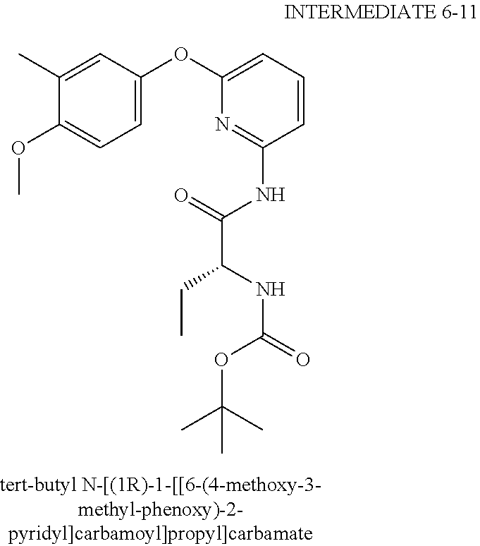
C1=C(OC2=CC=CC(NC(C(CC)NC(=O)OC(C)(C)C)=O)=N2)C=C(C)C(OC)=C1
